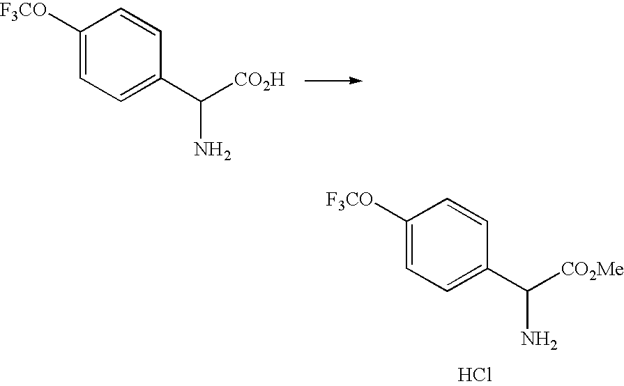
C1([F3CO])=CC=C(C([CO2H])N)C=C1.C1([F3CO])=CC=C(C([CO2Me])N)C=C1.Cl
